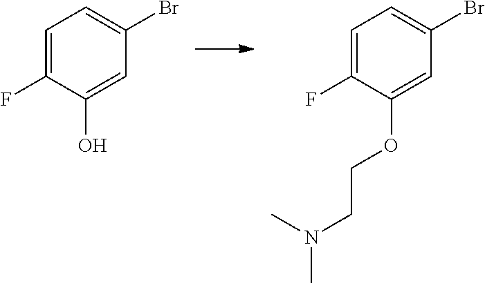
C1=C(F)C(O)=CC(Br)=C1.C1=C(F)C(OCCN(C)C)=CC(Br)=C1
